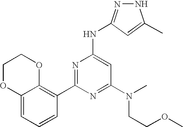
C12=CC=CC(C3=NC(NC4=NNC(C)=C4)=CC(N(CCOC)C)=N3)=C1OCCO2
